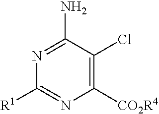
C1([R1])=NC([CO2R4])=C(Cl)C(N)=N1
